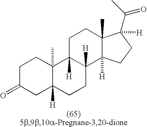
C1C(=O)CC2([H])C(C)(C1)C1([H])C([H])(CC2)C2([H])C(C)(CC1)C([H])(C(C)=O)CC2
